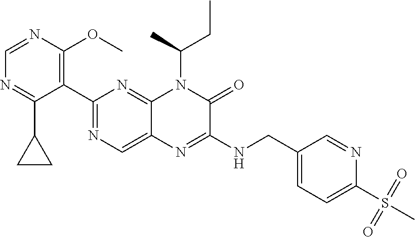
C1=NC(OC)=C(C2=NC=C3C(=N2)N(C(CC)C)C(=O)C(NCC2=CC=C(S(=O)(=O)C)N=C2)=N3)C(C2CC2)=N1
